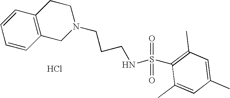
Cl.C1=CC2=C(C=C1)CCN(CCCNS(=O)(=O)C1=C(C)C=C(C)C=C1C)C2
